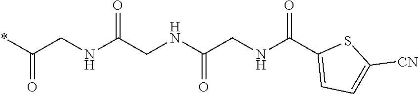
*C(CNC(CNC(CNC(C1=CC=C([CN])S1)=O)=O)=O)=O
